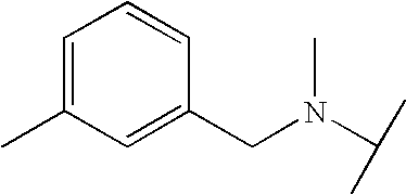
C(N(C)C(C)C)C1=CC(C)=CC=C1
